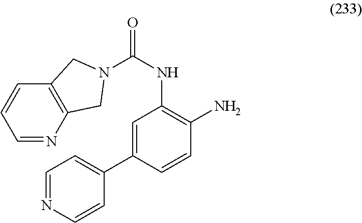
C1=NC2=C(C=C1)CN(C(NC1=C(N)C=CC(C3=CC=NC=C3)=C1)=O)C2
